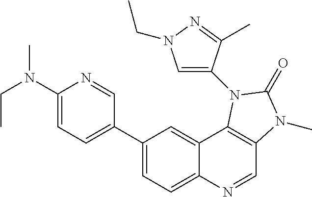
C1(N(C)CC)=CC=C(C2=CC=C3C(=C2)C2=C(C=N3)N(C)C(=O)N2C2=CN(CC)N=C2C)C=N1
